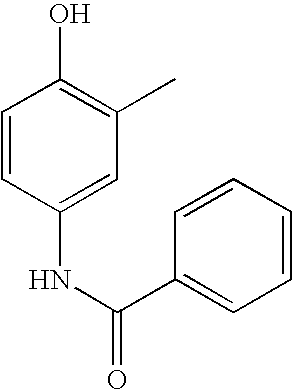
C1=CC(NC(=O)C2=CC=CC=C2)=CC(C)=C1O
